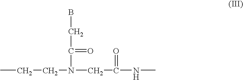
CCCN(CC(NC)=O)C(=O)CB
